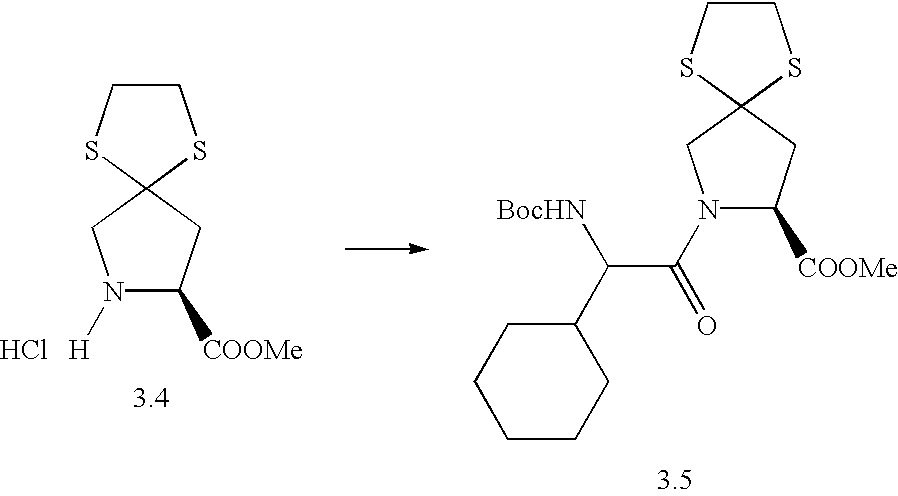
N1(C(C([BocHN])C2CCCCC2)=O)C([COOMe])CC2(C1)SCCS2.N1([H])C([COOMe])CC2(C1)SCCS2.Cl
